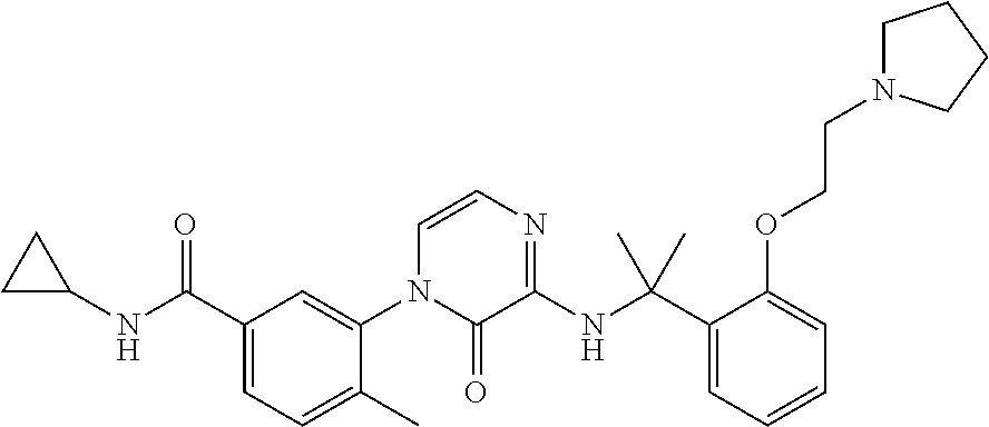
C1(NC(C2=CC=C(C)C(N3C(=O)C(NC(C4=CC=CC=C4OCCN4CCCC4)(C)C)=NC=C3)=C2)=O)CC1
